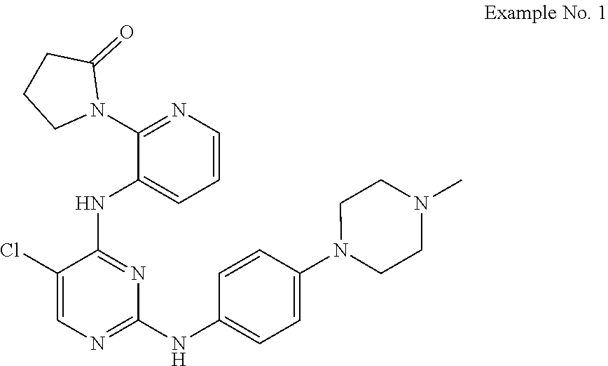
C1=CN=C(N2C(=O)CCC2)C(NC2=NC(NC3=CC=C(N4CCN(C)CC4)C=C3)=NC=C2Cl)=C1
